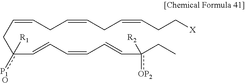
C(Cc(C=CC=CC=Cc(CC)([R2])[OP2])([R1])[P1O])=CCC=CCC=CCC[X]
